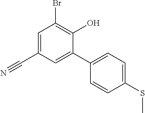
BrC1=C(O)C(C2=CC=C(SC)C=C2)=CC(C#N)=C1
